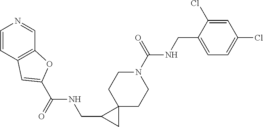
C1=CC2=C(C=N1)OC(C(NCC1CC13CCN(C(NCC1=CC=C(Cl)C=C1Cl)=O)CC3)=O)=C2
